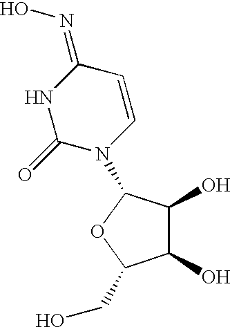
C1(O)C(O)C(N2C=CC(=NO)NC2=O)OC1CO
